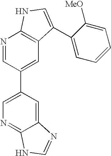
C12=CC(C3=CC4=C(N=C3)NC=C4C3=CC=CC=C3[MeO])=CN=C1NC=N2
